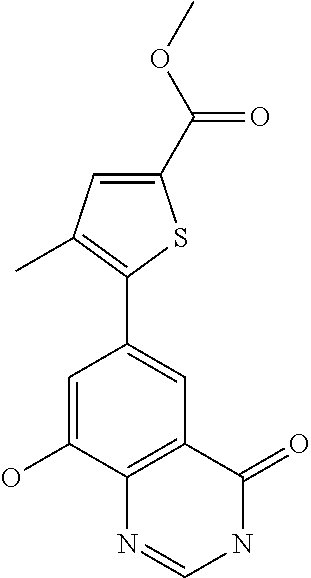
C1(C2=CC3=C(C(O)=C2)N=CNC3=O)=C(C)C=C(C(OC)=O)S1
